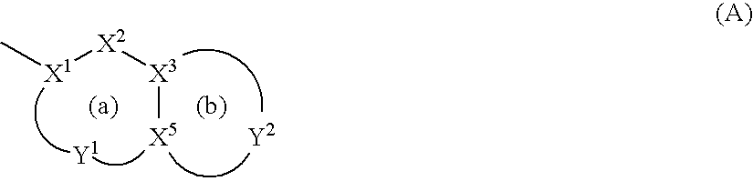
[X3]([X5])[X2][X1]C.[Y2].[Y1]
